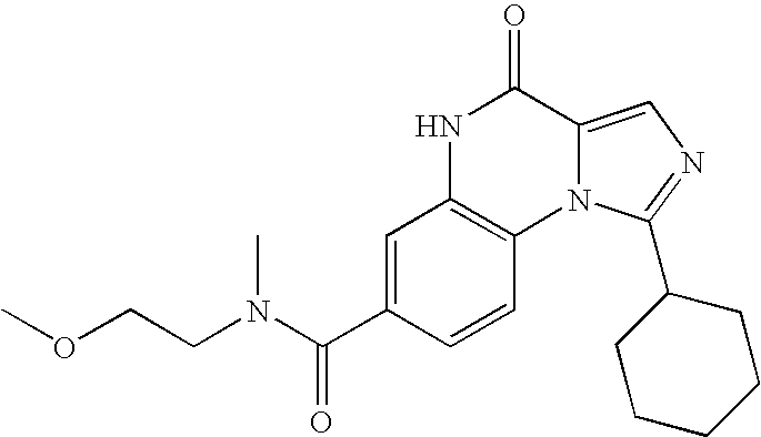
N12C(=CN=C1C1CCCCC1)C(=O)NC1=C2C=CC(C(N(CCOC)C)=O)=C1
